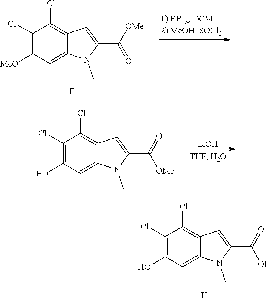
C1(Cl)=C(O)C=C2C(=C1Cl)C=C(C(=O)[OMe])N2C.[LiOH].C1(Cl)=C2C(=CC([MeO])=C1Cl)N(C)C(C(=O)[OMe])=C2.F.C1(Cl)=C(O)C=C2C(=C1Cl)C=C(C(=O)O)N2C.[H]
